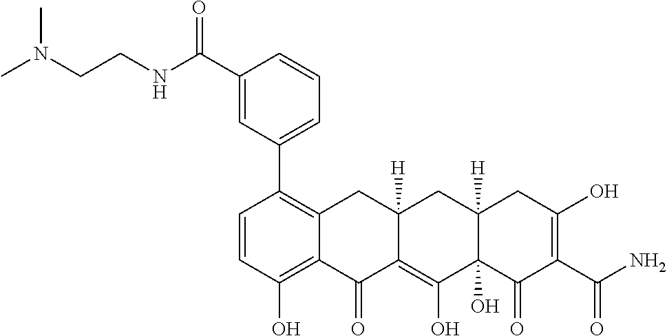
C1=CC(O)=C2C(=C1C1=CC=CC(C(=O)NCCN(C)C)=C1)CC1([H])C(=C(O)C3(O)C([H])(C1)CC(O)=C(C(=O)N)C3=O)C2=O
